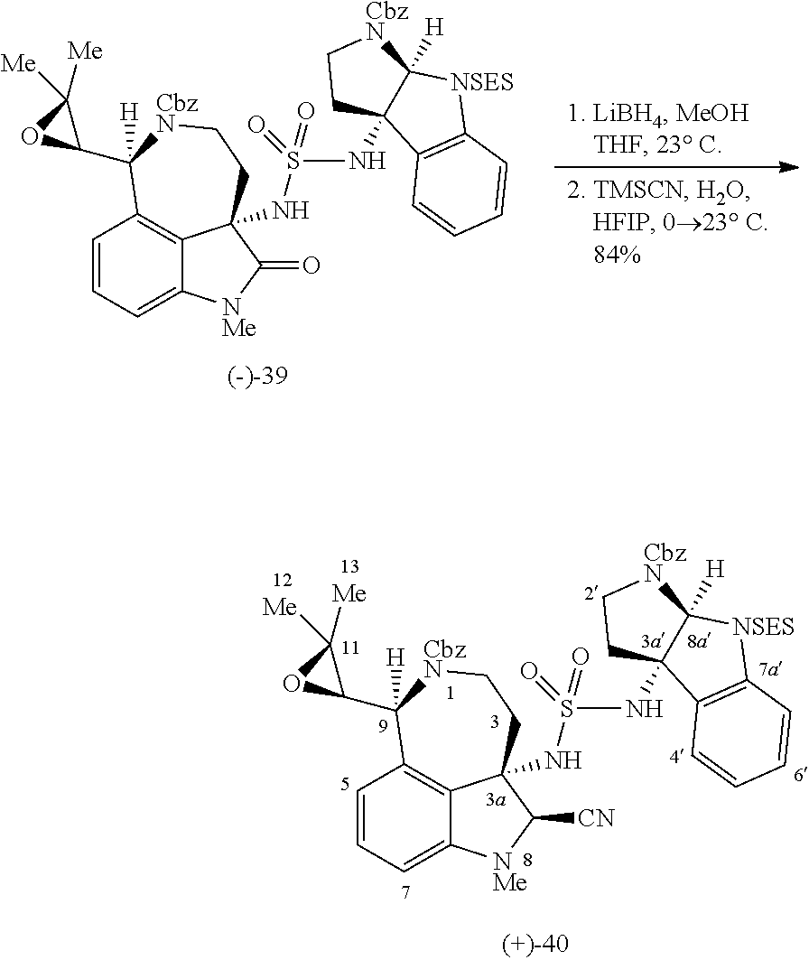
C1=CC=C2C3=C1C(C1C([Me])([Me])O1)([H])[CbzN]CCC3(NS(=O)(=O)NC13C([H])([NSES]C4=C1C=CC=C4)[CbzN]CC3)C(=O)[NMe]2.C1=CC=C2C3=C1C(C1C([Me])([Me])O1)([H])[CbzN]CCC3(NS(=O)(=O)NC13C([H])([NSES]C4=C1C=CC=C4)[CbzN]CC3)C([CN])[NMe]2
